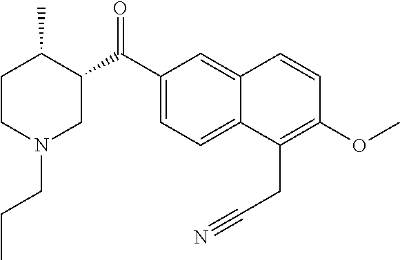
C1(C(C2C(C)CCN(CCC)C2)=O)=CC=C2C(=C1)C=CC(OC)=C2CC#N
